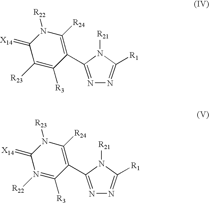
C1(=[X14])C([R23])=C([R3])C(C2=NN=C([R1])N2[R21])=C([R24])N1[R22].C1(=[X14])N([R22])=C([R3])C(C2=NN=C([R1])N2[R21])=C([R24])N1[R23]
